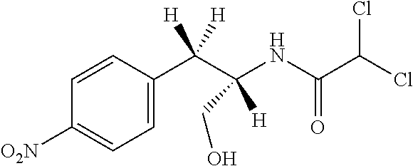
C1=CC([O2N])=CC=C1C(C(NC(C(Cl)Cl)=O)([H])CO)([H])[H]
